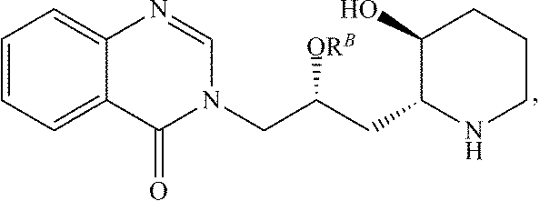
C1=CC=C2C(=C1)N=CN(CC(CC1NCCCC1O)[ORB])C2=O
